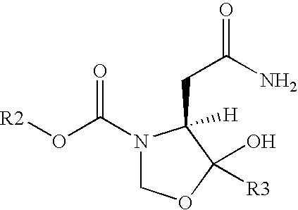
[R2]OC(N1COC(O)([R3])C1(CC(N)=O)[H])=O
